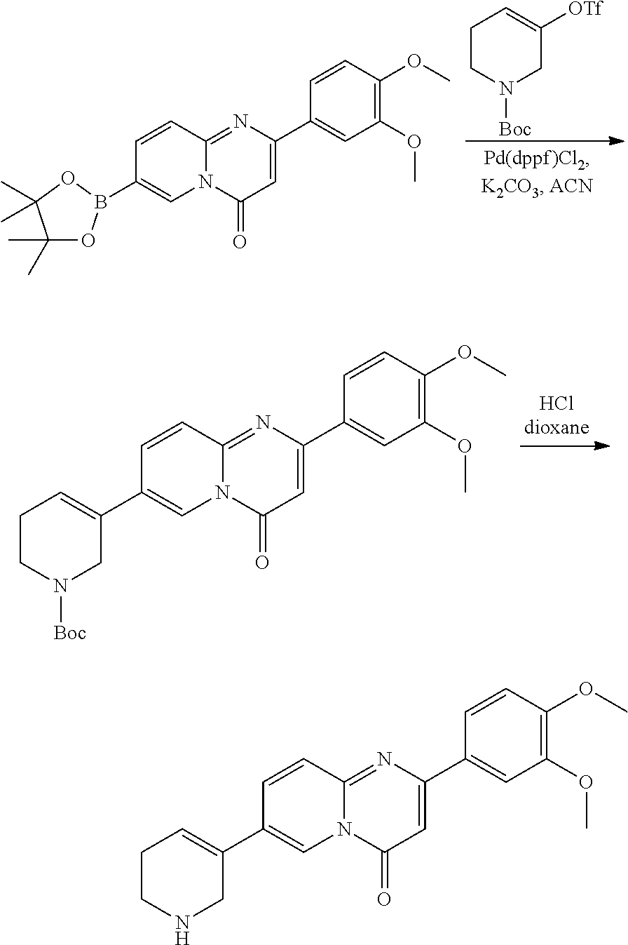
C1(C)(C)OB(C2=CN3C(=NC(C4=CC(OC)=C(OC)C=C4)=CC3=O)C=C2)OC1(C)C.C1CN([Boc])CC([OTf])=C1.C1(C2=CN3C(=NC(C4=CC(OC)=C(OC)C=C4)=CC3=O)C=C2)=CCCN([Boc])C1.C1(C2=CN3C(=NC(C4=CC(OC)=C(OC)C=C4)=CC3=O)C=C2)=CCCNC1
